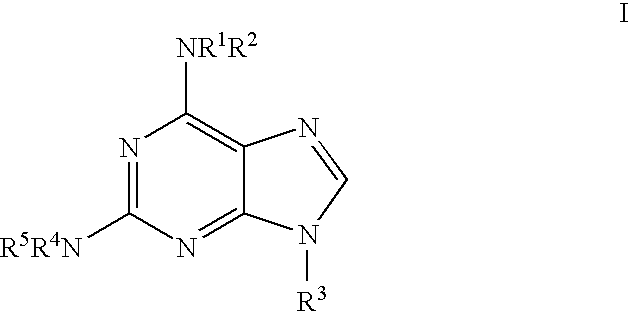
N1=C([R5R4N])N=C2C(=C1[NR1R2])N=CN2[R3]
